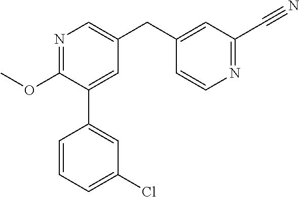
C1(OC)=NC=C(CC2=CC(C#N)=NC=C2)C=C1C1=CC(Cl)=CC=C1
